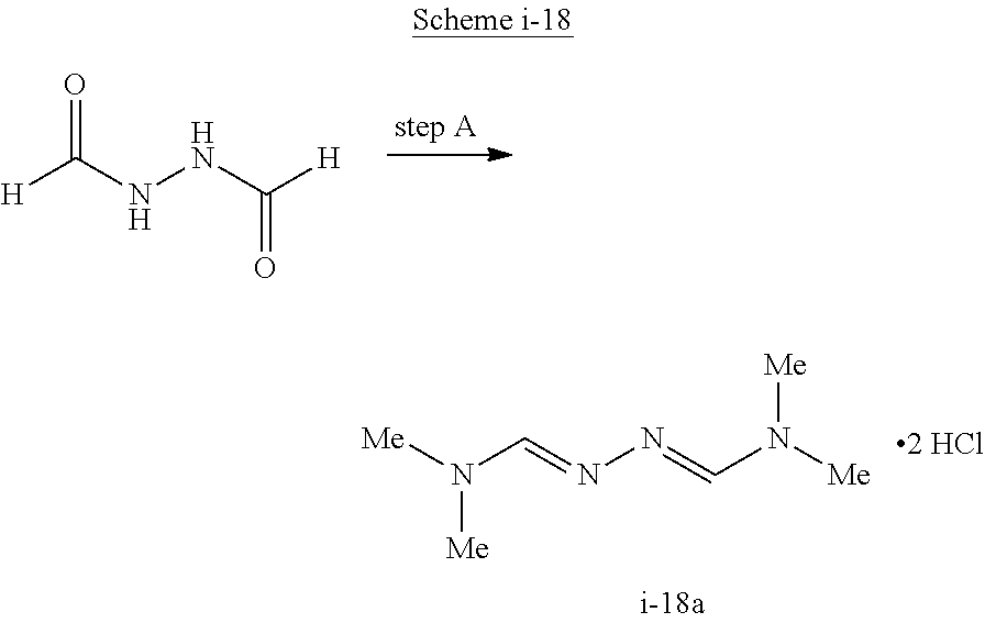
[H]C(NNC([H])=O)=O.[Me]N(C=NN=CN([Me])[Me])[Me]
